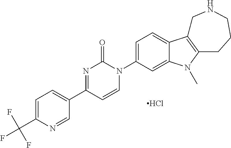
C1=C(C(F)(F)F)N=CC(C2=NC(=O)N(C3=CC=C4C(=C3)N(C)C3=C4CNCCC3)C=C2)=C1.Cl
